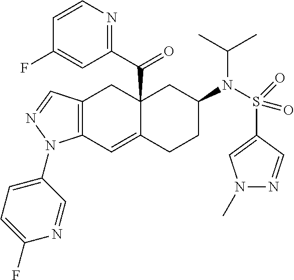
C12(C(C3=NC=CC(F)=C3)=O)C(=CC3=C(C1)C=NN3C1=CC=C(F)N=C1)CCC(N(S(C1=CN(C)N=C1)(=O)=O)C(C)C)C2
